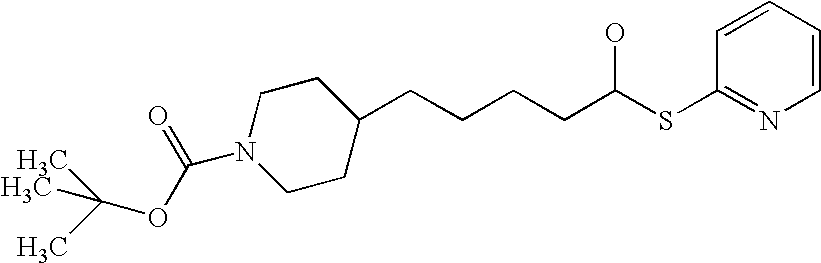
C1CC(CCCCC(SC2=NC=CC=C2)O)CCN1C(OC(C)(C)C)=O
